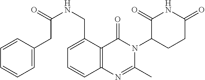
C1=C(CNC(=O)CC2=CC=CC=C2)C2=C(C=C1)N=C(C)N(C1CCC(=O)NC1=O)C2=O
